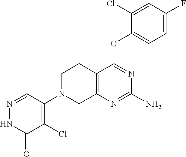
C12=C(N=C(N)N=C1OC1=CC=C(F)C=C1Cl)CN(C1=C(Cl)C(=O)NN=C1)CC2
